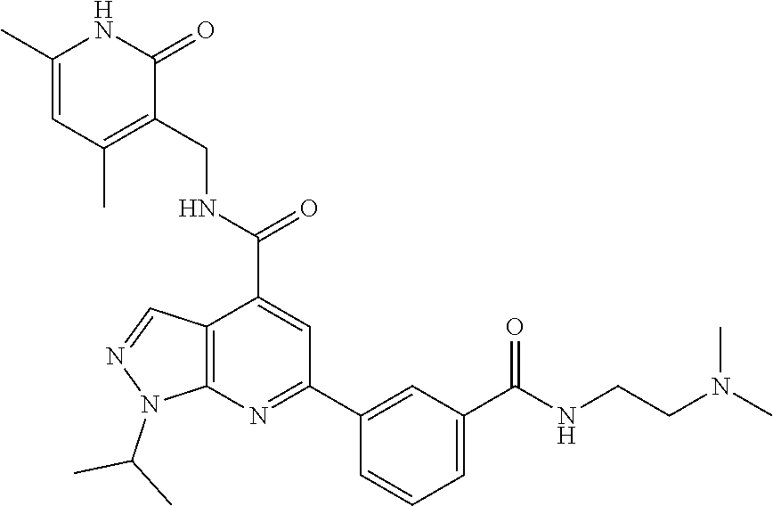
CC1=CC(C)=C(CNC(C2=CC(C3=CC(C(NCCN(C)C)=O)=CC=C3)=NC3=C2C=NN3C(C)C)=O)C(=O)N1
